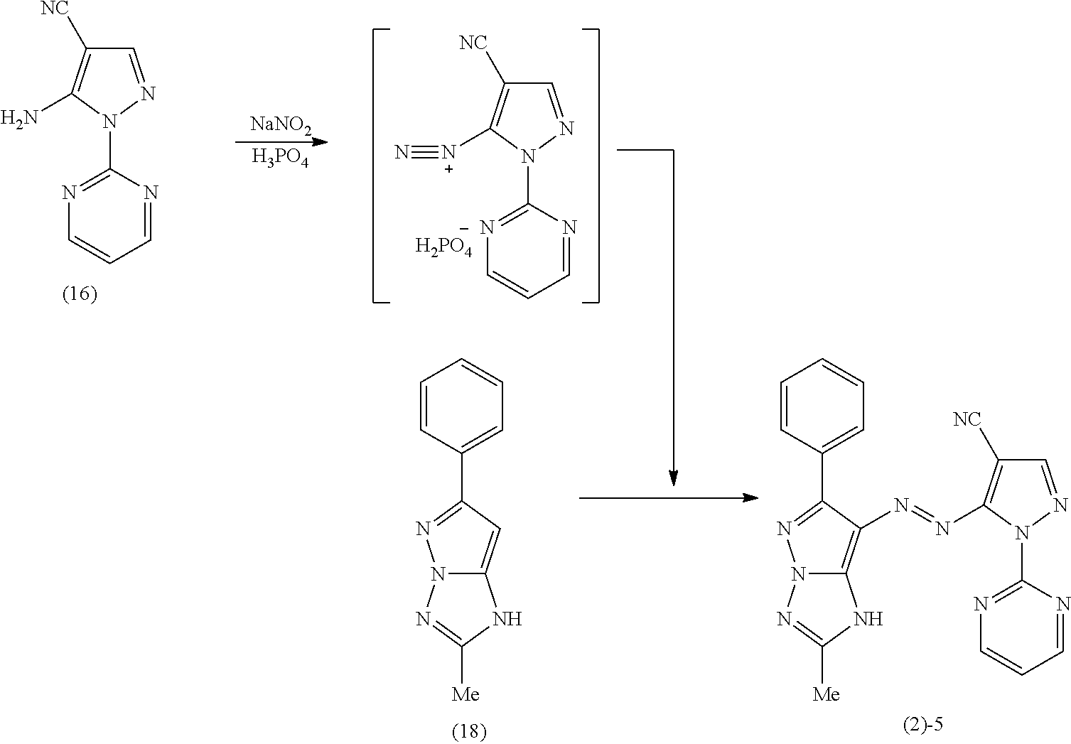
N12C(=C(N=NC3=C([NC])C=NN3C3=NC=CC=N3)C(C3=CC=CC=C3)=N1)NC([Me])=N2.C1=NN(C2=NC=CC=N2)C(N)=C1[NC].[NaNO2].[H3PO4].C1=NN(C2=NC=CC=N2)C([N+]#N)=C1[NC].[H2PO4].N12C(=CC(C3=CC=CC=C3)=N1)NC([Me])=N2
